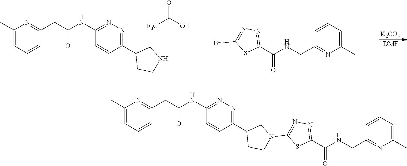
C1(C)=CC=CC(CC(NC2=NN=C(C3CCNC3)C=C2)=O)=N1.[F3C]C(O)=O.[K2CO3].[DMF].C1(C(NCC2=NC(C)=CC=C2)=O)=NN=C(Br)S1.C1(C)=CC=CC(CC(NC2=NN=C(C3CCN(C4=NN=C(C(NCC5=NC(C)=CC=C5)=O)S4)C3)C=C2)=O)=N1
